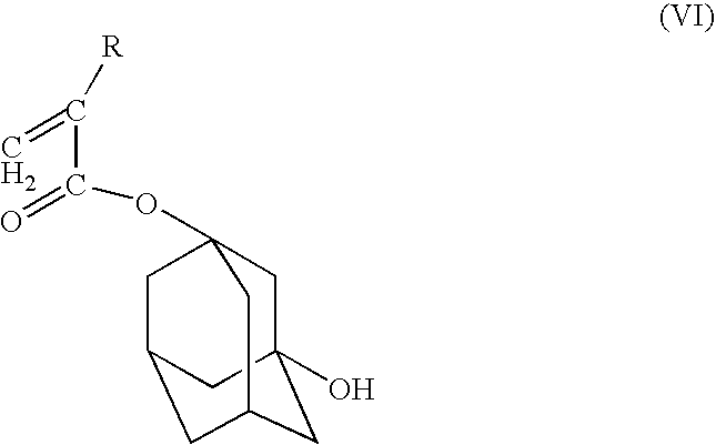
C1C2(O)CC3CC(CC1(OC(C([R])=C)=O)C3)C2
